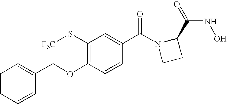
C1(S[F3C])=C(OCC2=CC=CC=C2)C=CC(C(N2CCC2C(=O)NO)=O)=C1
